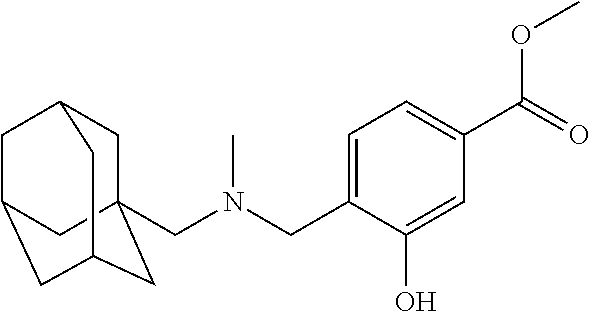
C1C2(CN(CC3=CC=C(C(=O)OC)C=C3O)C)CC3CC(CC1C3)C2
